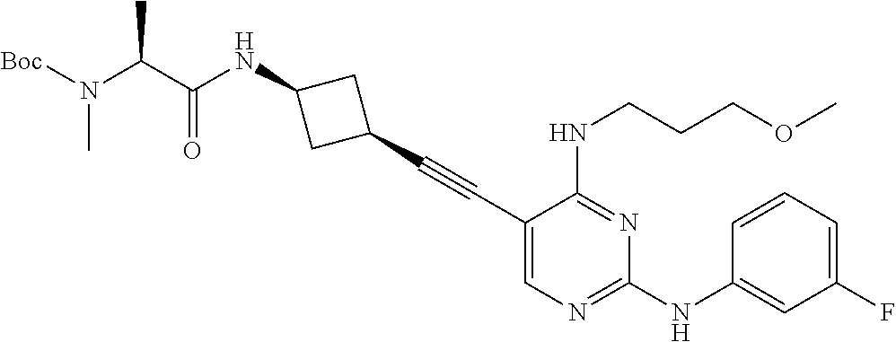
C1(C#CC2=CN=C(NC3=CC(F)=CC=C3)N=C2NCCCOC)CC(NC(C(N([Boc])C)C)=O)C1
